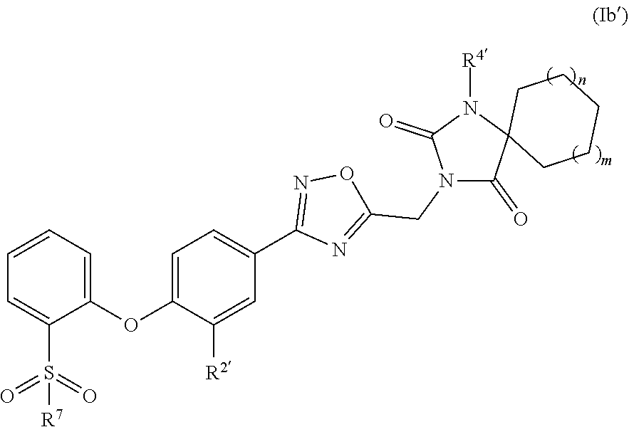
C1(C2=CC=C(OC3=CC=CC=C3S(=O)([R7])=O)C([R2])=C2)=NOC(CN2C(=O)C3(N([R4])C2=O)CCCCC3)=N1
